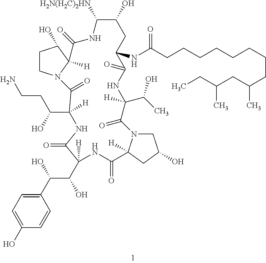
C(CC(C1([H])NC(=O)C(C(C(C2=CC=C(O)C=C2)O)O)([H])NC(=O)C2([H])N(CC(O)C2)C(=O)C([H])(C(C)O)NC(=O)C(NC(CCCCCCCCC(CC(C)CC)C)=O)CC(O)C([H2N(H2C)2HN])NC(=O)C2([H])N(CCC2O)C1=O)O)N
